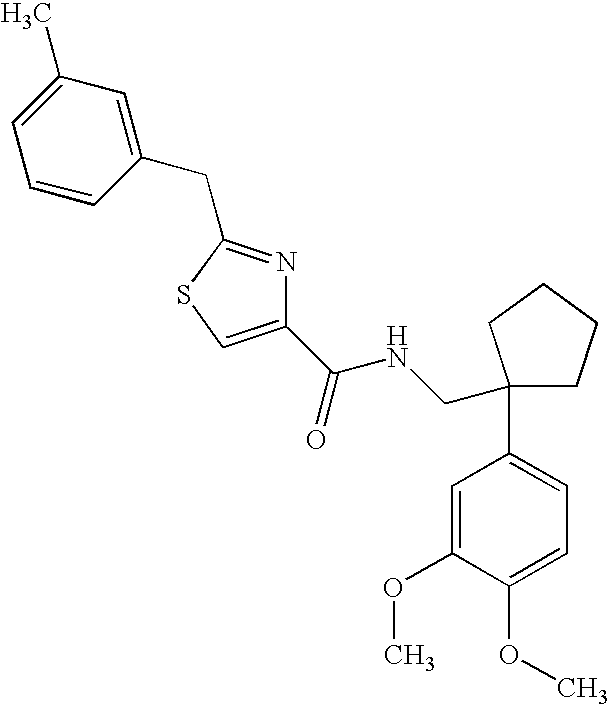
C1(C(=O)NCC2(C3=CC=C(OC)C(OC)=C3)CCCC2)=CSC(CC2=CC(C)=CC=C2)=N1
